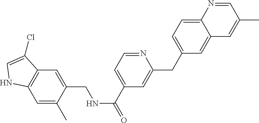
C12=C(C=C(C)C(CNC(=O)C3=CC=NC(CC4=CC=C5C(=C4)C=C(C)C=N5)=C3)=C1)NC=C2Cl
